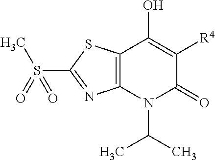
C12=C(N(C(C)C)C(=O)C([R4])=C1O)N=C(S(C)(=O)=O)S2
